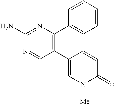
C1(C2=C(C3=CC=CC=C3)N=C(N)N=C2)=CN([Me])C(=O)C=C1
